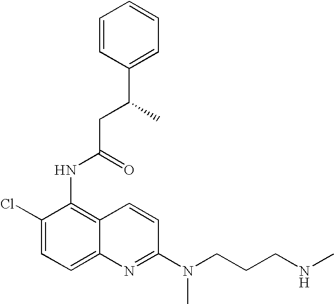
C1=CC(C(C)CC(NC2=C3C(=CC=C2Cl)N=C(N(CCCNC)C)C=C3)=O)=CC=C1
